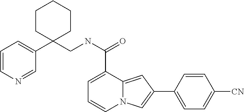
C1=C(C(NCC2(C3=CC=CN=C3)CCCCC2)=O)C2=CC(C3=CC=C([CN])C=C3)=CN2C=C1
